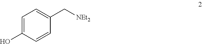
C1=C(O)C=CC(C[NEt2])=C1
